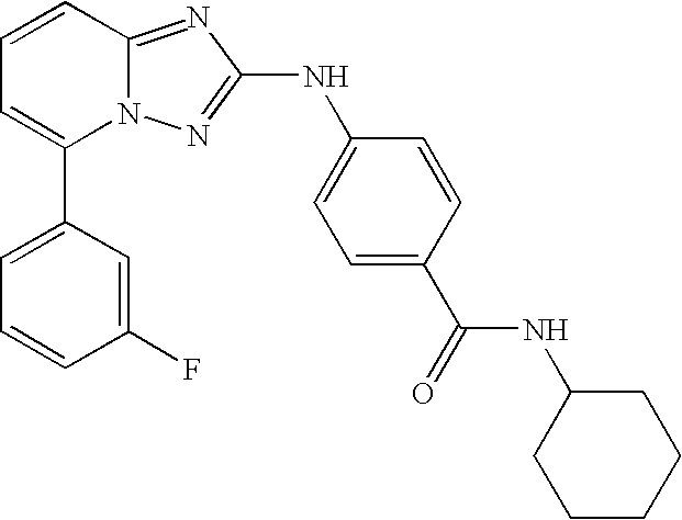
C1(C2=CC=CC3=NC(NC4=CC=C(C(NC5CCCCC5)=O)C=C4)=NN23)=CC=CC(F)=C1
